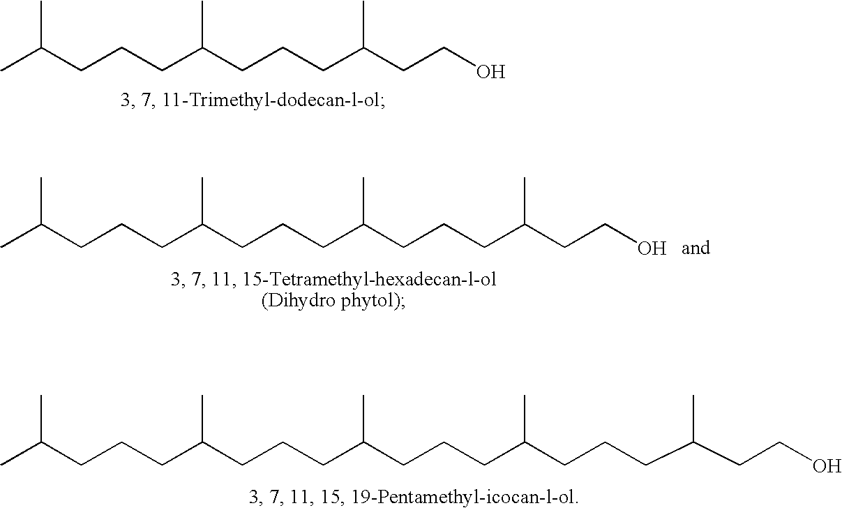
CC(CCCC(CCCC(CCO)C)C)C.CC(CCCC(CCCC(CCCC(CCO)C)C)C)C.C(CCCC(CCCC(CCCC(CCCC(CCO)C)C)C)C)(C)C
